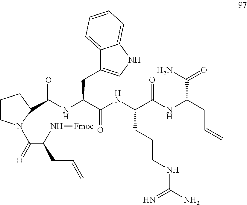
N(C(C(NC(C(NC(CC=C)C(=O)N)=O)CCCNC(=N)N)=O)CC1=CNC2=CC=CC=C12)C(=O)C1N(C(C(N[Fmoc])CC=C)=O)CCC1
